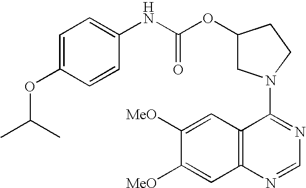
C1(N2CC(OC(NC3=CC=C(OC(C)C)C=C3)=O)CC2)=NC=NC2=C1C=C([MeO])C([MeO])=C2
